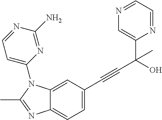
C12=CC(C#CC(C3=CN=CC=N3)(O)C)=CC=C1N=C(C)N2C1=CC=NC(N)=N1
